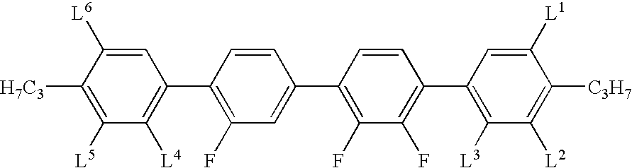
[H7C3]C1=C([L5])C([L4])=C(C2=C(F)C=C(C3=C(F)C(F)=C(C4=C([L3])C([L2])=C([C3H7])C([L1])=C4)C=C3)C=C2)C=C1[L6]
